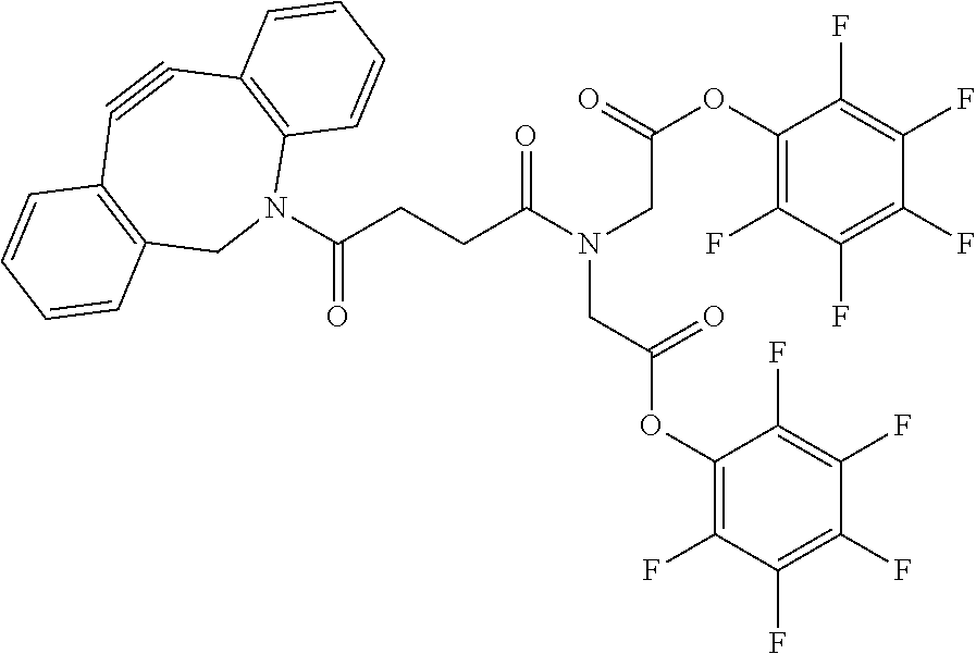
C(CCC(N(CC(OC1=C(F)C(F)=C(F)C(F)=C1F)=O)CC(OC1=C(F)C(F)=C(F)C(F)=C1F)=O)=O)(N1C2=C(C#CC3=C(C1)C=CC=C3)C=CC=C2)=O
